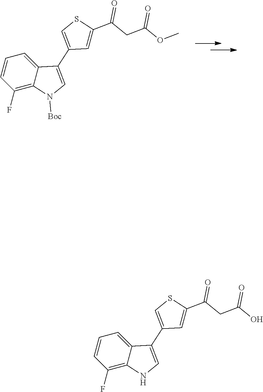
C1(F)=C2C(=CC=C1)C(C1=CSC(C(=O)CC(=O)OC)=C1)=CN2[Boc].C1(F)=C2C(=CC=C1)C(C1=CSC(C(=O)CC(=O)O)=C1)=CN2
